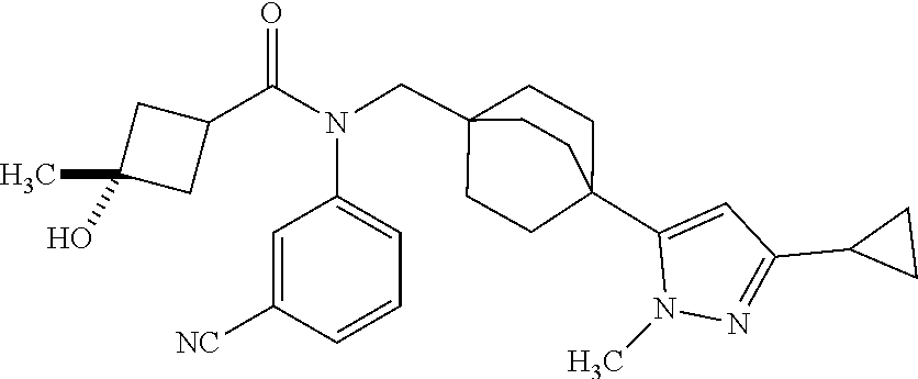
N(C(C1CC(C)(O)C1)=O)(CC12CCC(C3=CC(C4CC4)=NN3C)(CC1)CC2)C1=CC=CC([NC])=C1
